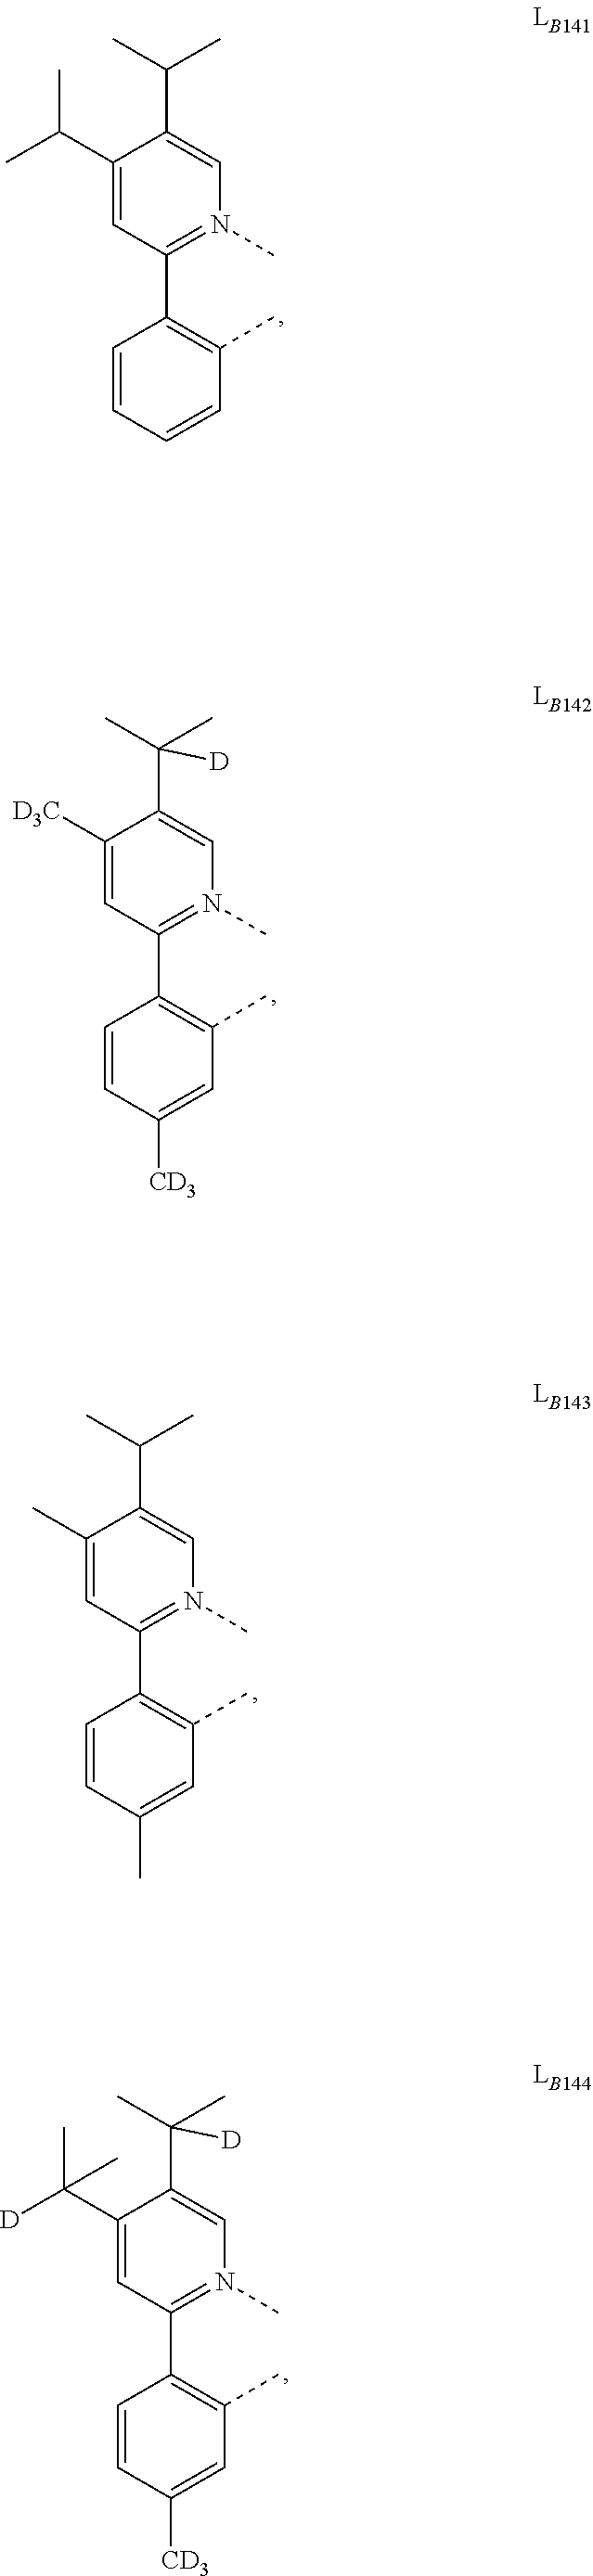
C1(C(C)C)=CC(C2=C(C)C=CC=C2)=N(C)C=C1C(C)C.C1([D3C])=CC(C2=C(C)C=C([CD3])C=C2)=N(C)C=C1C([D])(C)C.C1(C)=CC(C2=C(C)C=C(C)C=C2)=N(C)C=C1C(C)C.C1(C([D])(C)C)=CC(C2=C(C)C=C([CD3])C=C2)=N(C)C=C1C([D])(C)C
